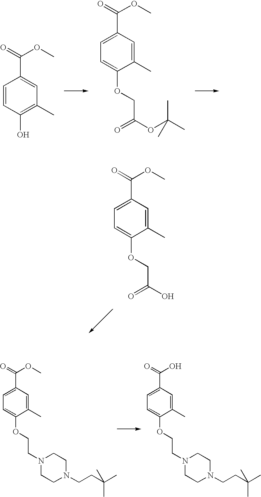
C1=C(C(=O)OC)C=C(C)C(OCCN2CCN(CCC(C)(C)C)CC2)=C1.C1=C(C(=O)O)C=C(C)C(OCCN2CCN(CCC(C)(C)C)CC2)=C1.C1=CC(O)=C(C)C=C1C(=O)OC.C1=C(C(=O)OC)C=C(C)C(OCC(OC(C)(C)C)=O)=C1.C1=C(C(=O)OC)C=C(C)C(OCC(O)=O)=C1
